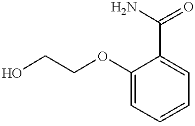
OCCOC1=CC=CC=C1C(N)=O
